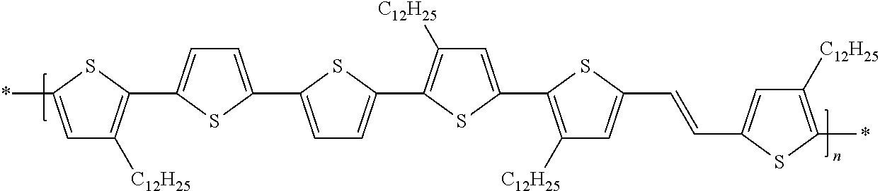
C1([C12H25])=C(C2=CC=C(C3=CC=C(C4=C([C12H25])C=C(C5=C([C12H25])C=C(C=CC6=CC([C12H25])=C(*)S6)S5)S4)S3)S2)SC(*)=C1
